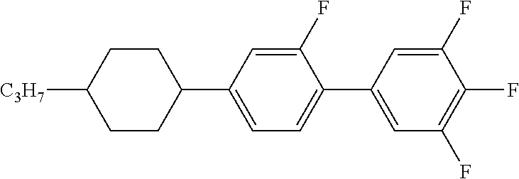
C1(F)=CC(C2CCC([C3H7])CC2)=CC=C1C1=CC(F)=C(F)C(F)=C1
